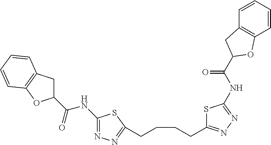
C1(C(=O)NC2=NN=C(CCCCC3=NN=C(NC(=O)C4CC5=C(C=CC=C5)O4)S3)S2)CC2=C(O1)C=CC=C2
